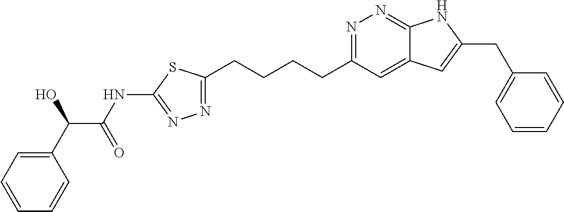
N1=C(CCCCC2=NN=C(NC(=O)C(C3=CC=CC=C3)O)S2)C=C2C(=N1)NC(CC1=CC=CC=C1)=C2
